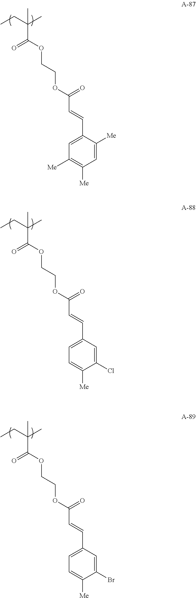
CCC(C)(C(OCCOC(C=CC1=CC([Me])=C([Me])C=C1[Me])=O)=O)C.CCC(C)(C(OCCOC(C=CC1=CC=C([Me])C(Cl)=C1)=O)=O)C.CCC(C)(C(OCCOC(C=CC1=CC=C([Me])C(Br)=C1)=O)=O)C
